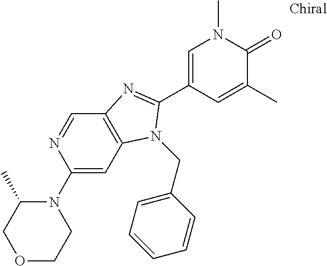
N1=CC2=C(C=C1N1CCOCC1C)N(CC1=CC=CC=C1)C(C1=CN(C)C(=O)C(C)=C1)=N2
